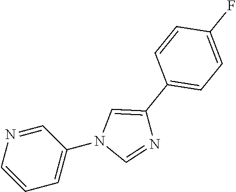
C1=NC=CC=C1N1C=NC(C2=CC=C(F)C=C2)=C1
